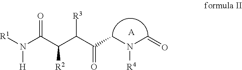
[R1]N(C(C(C(C(CN([R4])C=O)=O)[R3])[R2])=O)[H].[A]
